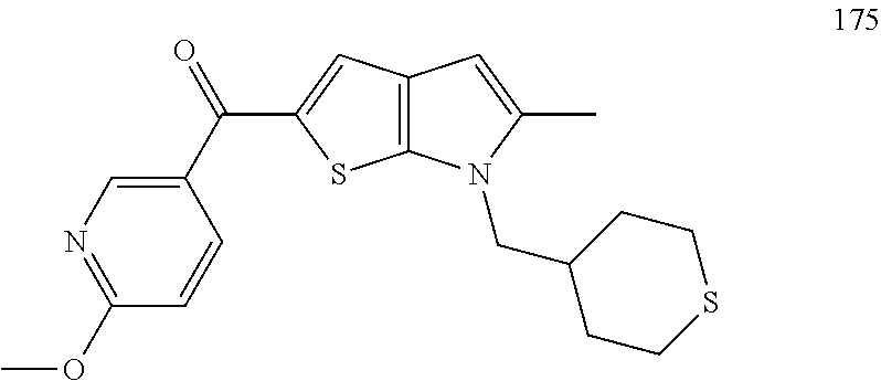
N1=C(OC)C=CC(C(=O)C2=CC3=C(S2)N(CC2CCSCC2)C(C)=C3)=C1
